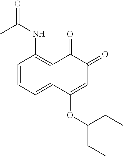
C1=CC=C2C(=C1NC(=O)C)C(=O)C(=O)C=C2OC(CC)CC
